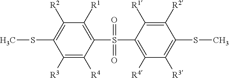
C1([R1])=C(S(C2=C([R4])C([R3])=C(SC)C([R2])=C2[R1])(=O)=O)C([R4])=C([R3])C(SC)=C1[R2]
